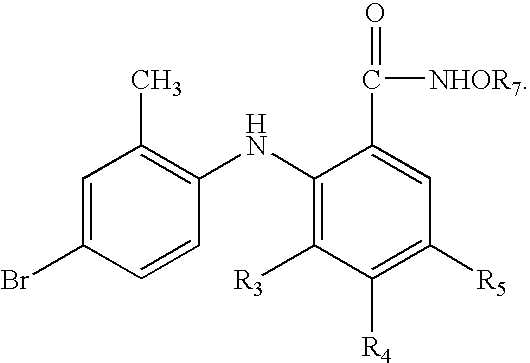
C1=C(Br)C=CC(NC2=C([R3])C([R4])=C([R5])C=C2C(=O)[NHOR7])=C1C
